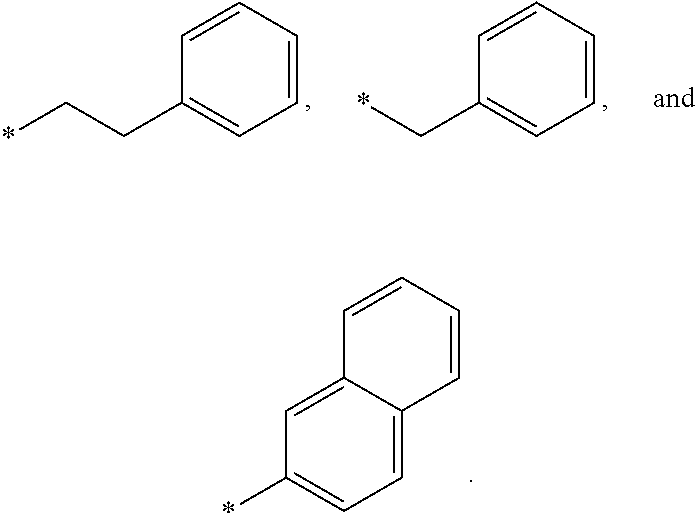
*CC1=CC=CC=C1.*CCC1=CC=CC=C1.*C1=CC=C2C(=C1)C=CC=C2
